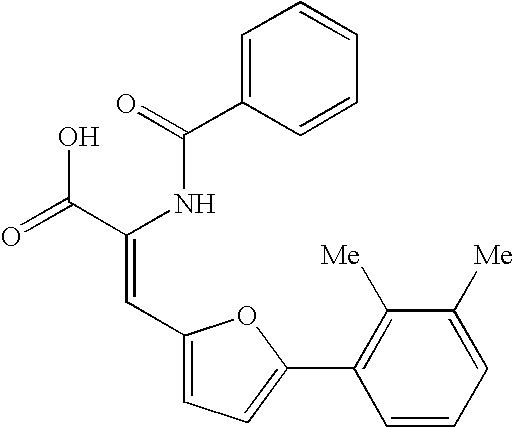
C1=C(C(=O)NC(C(=O)O)=CC2=CC=C(C3=C([Me])C([Me])=CC=C3)O2)C=CC=C1
